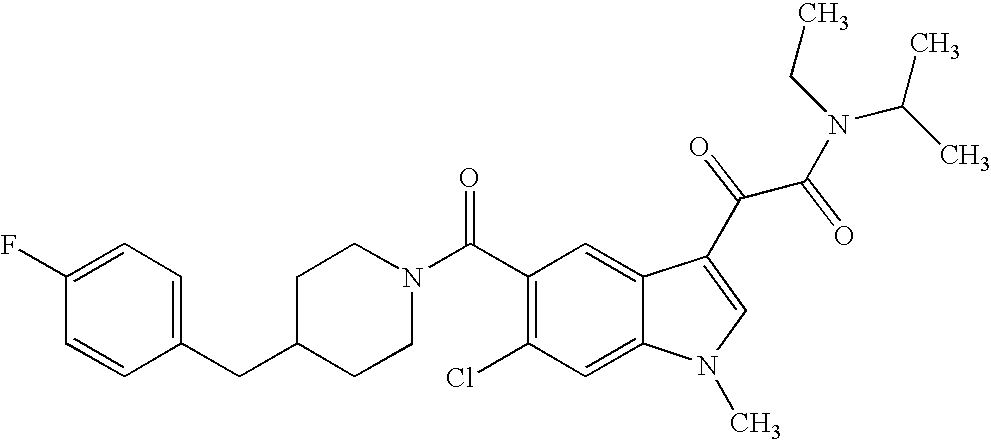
C1(F)=CC=C(CC2CCN(C(C3=C(Cl)C=C4C(=C3)C(C(C(N(C(C)C)CC)=O)=O)=CN4C)=O)CC2)C=C1
